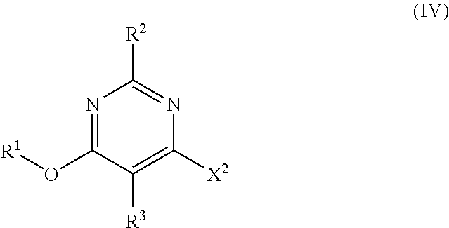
N1=C(O[R1])C([R3])=C([X2])N=C1[R2]
